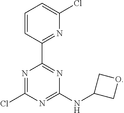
N1=C(Cl)N=C(NC2COC2)N=C1C1=NC(Cl)=CC=C1
